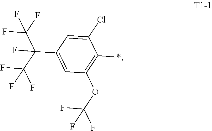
C1(Cl)=CC(C(C(F)(F)F)(C(F)(F)F)F)=CC(OC(F)(F)F)=C1*
